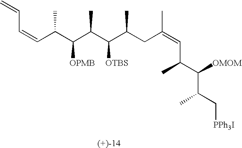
C(C(C(C(C(C(CC(=CC(C(C(C[PPh3I])C)[OMOM])C)C)C)[OTBS])C)[OPMB])C)=CC=C
